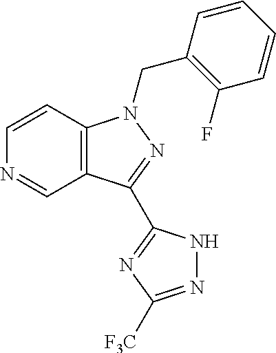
C12=C(C=CN=C1)N(CC1=C(F)C=CC=C1)N=C2C1=NC([F3C])=NN1
